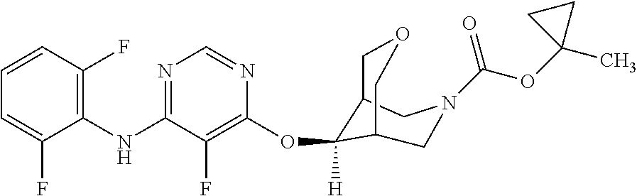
C1=CC(F)=C(NC2=NC=NC(OC3([H])C4COCC3CN(C(OC3(C)CC3)=O)C4)=C2F)C(F)=C1
